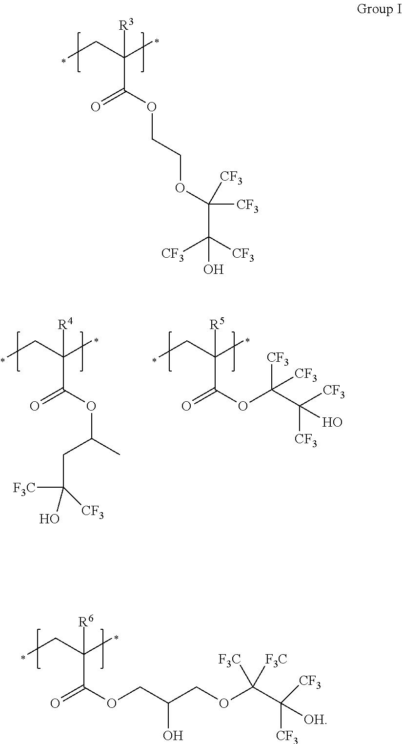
CCC(C)(C(OCCOC([CF3])([CF3])C(O)([CF3])[CF3])=O)[R3].CCC(C)(C(OC(C)CC([F3C])([CF3])O)=O)[R4].CCC(C)(C(OC([CF3])([CF3])C(O)([CF3])[CF3])=O)[R5].CCC(C)(C(OCC(COC(C([OH])([CF3])[CF3])([F3C])[F3C])O)=O)[R6]
